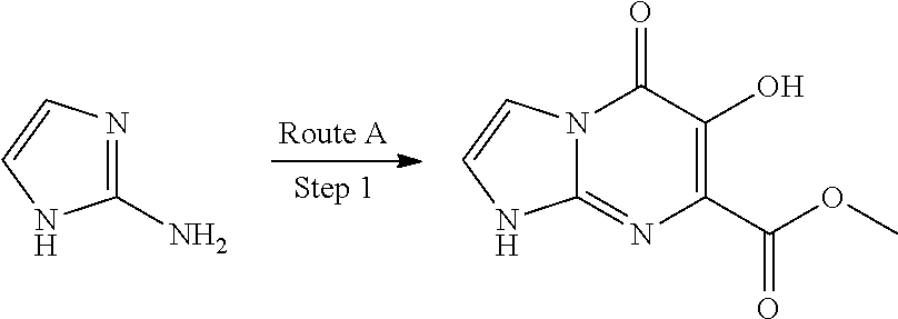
N12C(=NC(C(OC)=O)=C(O)C1=O)NC=C2.N1=C(N)NC=C1
